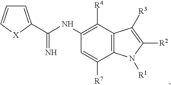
C1=C(C(NC2=C([R4])C3=C(C([R7])=C2)N([R1])C([R2])=C3[R3])=N)[X]C=C1
